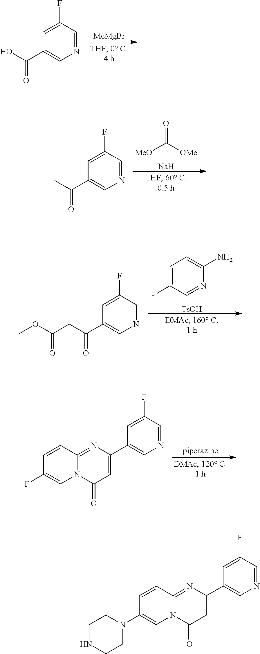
[MeMgBr].N1=CC(F)=CC(C(O)=O)=C1.O=C([OMe])[MeO].[Na].N1=CC(F)=CC(C(C)=O)=C1.C1=C(F)C=NC(N)=C1.[TsOH].N1=CC(F)=CC(C(CC(=O)OC)=O)=C1.N1=CC(F)=CC(C2=CC(=O)N3C(=N2)C=CC(F)=C3)=C1.N1=CC(F)=CC(C2=CC(=O)N3C(=N2)C=CC(N2CCNCC2)=C3)=C1
